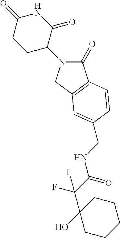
C1(=O)N(C2C(=O)NC(=O)CC2)CC2=C1C=CC(CNC(C(F)(F)C1(O)CCCCC1)=O)=C2
